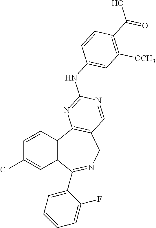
C1=CC2=C(C=C1Cl)C(C1=CC=CC=C1F)=NCC1=C2N=C(NC2=CC([OCH3])=C(C(=O)O)C=C2)N=C1
